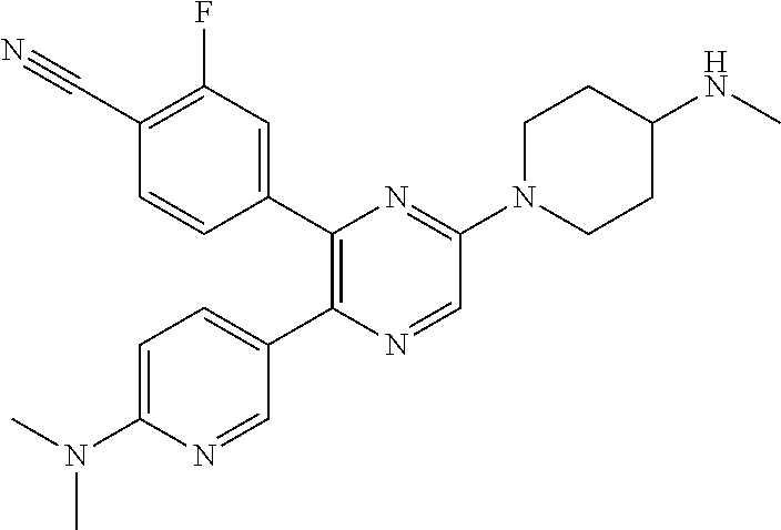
C1(C#N)=C(F)C=C(C2=C(C3=CC=C(N(C)C)N=C3)N=CC(N3CCC(NC)CC3)=N2)C=C1
